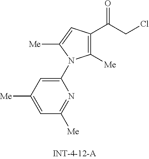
C1([Me])=C(C(=O)CCl)C=C([Me])N1C1=CC([Me])=CC([Me])=N1
